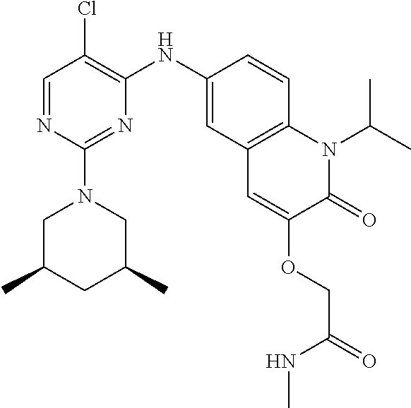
C1=NC(N2CC(C)CC(C)C2)=NC(NC2=CC3=C(C=C2)N(C(C)C)C(=O)C(OCC(NC)=O)=C3)=C1Cl
